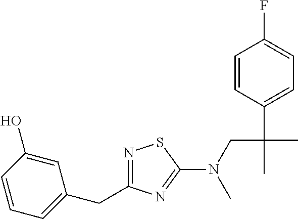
N1=C(CC2=CC=CC(O)=C2)N=C(N(CC(C)(C2=CC=C(F)C=C2)C)C)S1
